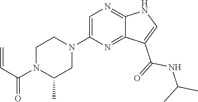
C1(N2CCN(C(=O)C=C)C(C)C2)=CN=C2C(=N1)C(C(NC(C)C)=O)=CN2
